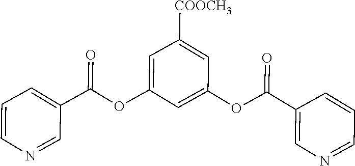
C1=CN=CC(C(OC2=CC([COOCH3])=CC(OC(C3=CN=CC=C3)=O)=C2)=O)=C1
